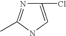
C1(Cl)=CNC(C)=N1
